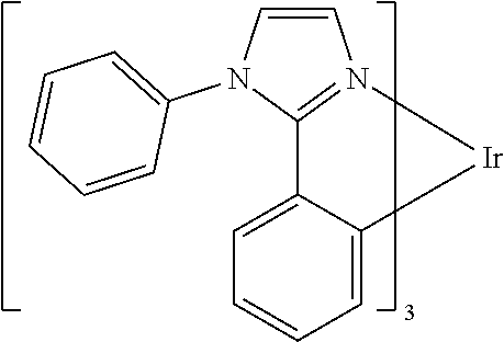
C1=CC=C2C(=C1)C1=N(C=CN1C1=CC=CC=C1)[Ir]2
